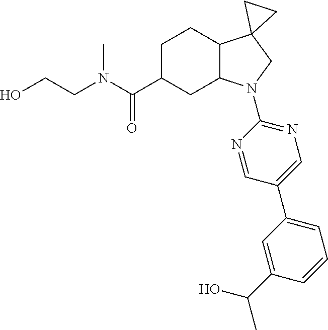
C(CN(C)C(C1CC2C(CC1)C1(CN2C2=NC=C(C3=CC=CC(C(O)C)=C3)C=N2)CC1)=O)O
